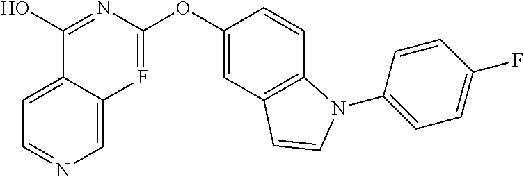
C1(O)=NC(OC2=CC3=C(C=C2)N(C2=CC=C(F)C=C2)C=C3)=FC2=CN=CC=C12
